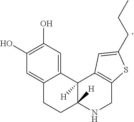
C12=CC(O)=C(O)C=C1C1([H])C([H])(CC2)NCC2=C1C=C(CCC)S2
